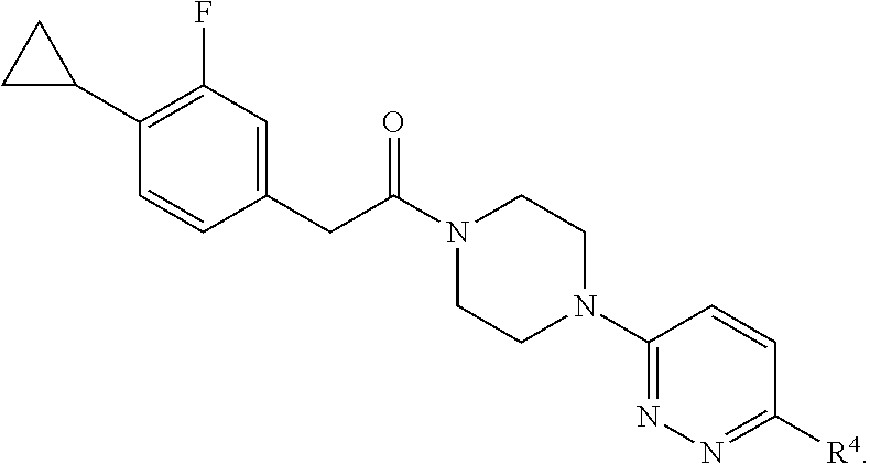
N1(C(CC2=CC(F)=C(C3CC3)C=C2)=O)CCN(C2=NN=C([R4])C=C2)CC1
